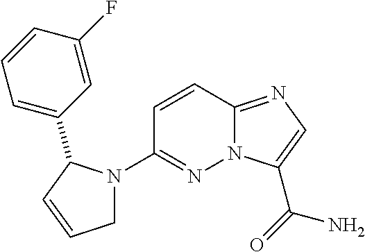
N12C(=NC=C1C(=O)N)C=CC(N1CC=CC1C1=CC=CC(F)=C1)=N2
